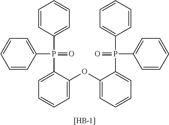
C1=CC=C(P(=O)(C2=CC=CC=C2)C2=CC=CC=C2OC2=CC=CC=C2P(C2=CC=CC=C2)(C2=CC=CC=C2)=O)C=C1.[[HB-1]]
